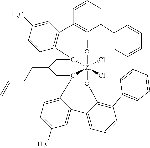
C1=CC=C(C2=CC=CC=C2)C2=C1C1=C(C=CC(C)=C1)O1[Zr]3(Cl)(Cl)(O2)OC2=C(C4=CC=CC=C4)C=CC=C2C2=CC(C)=CC=C2O3CC(CCC=C)C1
